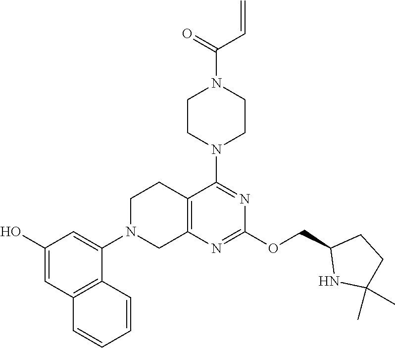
C12=C(N=C(OCC3NC(C)(C)CC3)N=C1N1CCN(C(=O)C=C)CC1)CN(C1=CC(O)=CC3=C1C=CC=C3)CC2
